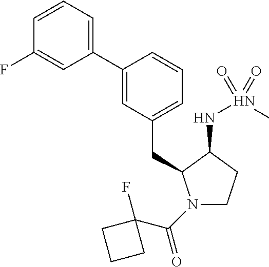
N1(C(C2(F)CCC2)=O)CCC(NN(C)(=O)=O)C1CC1=CC=CC(C2=CC=CC(F)=C2)=C1
